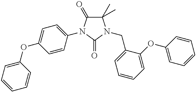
C1(C)(C)C(=O)N(C2=CC=C(OC3=CC=CC=C3)C=C2)C(=O)N1CC1=CC=CC=C1OC1=CC=CC=C1
